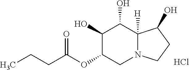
C1(O)C(OC(CCC)=O)CN2C([H])(C1O)C(O)CC2.Cl
